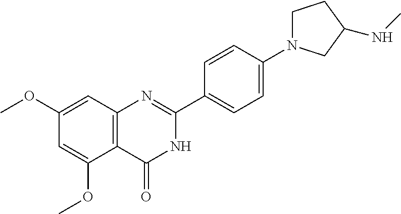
C12=C(C=C(OC)C=C1OC)N=C(C1=CC=C(N3CCC(NC)C3)C=C1)NC2=O
